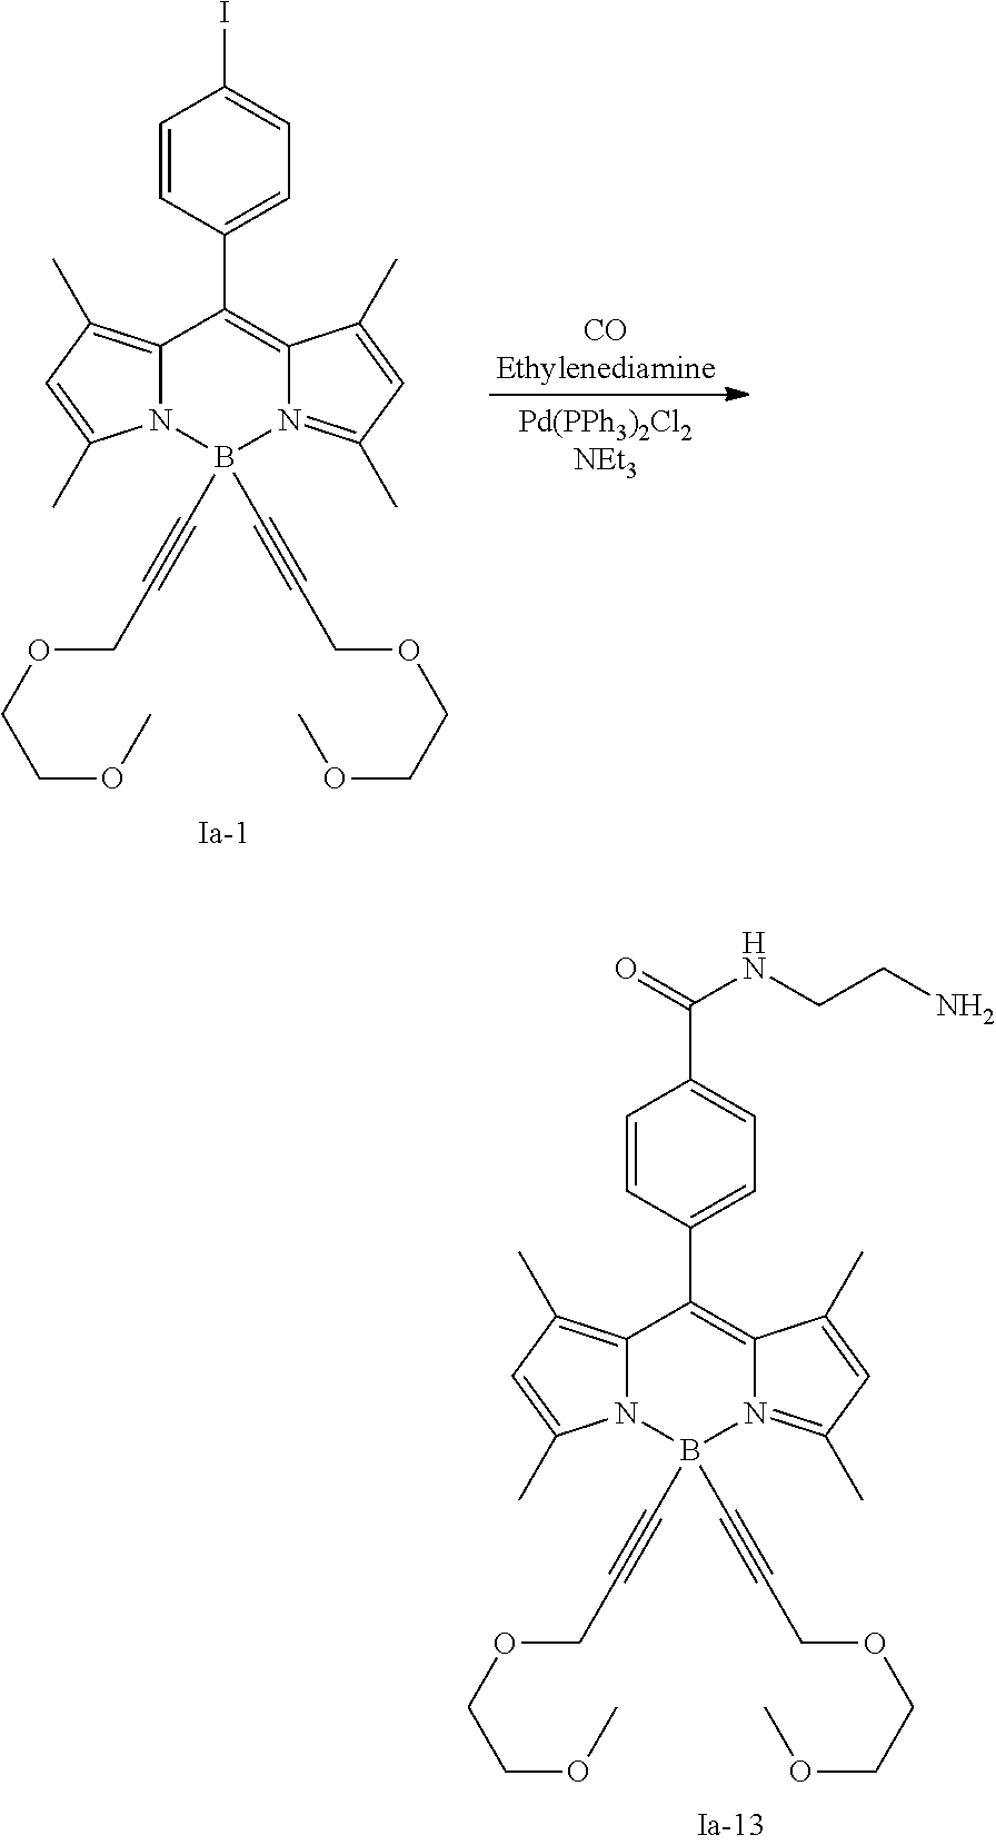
C12=C(C)C=C(C)N1B(C#CCOCCOC)(C#CCOCCOC)N1=C(C)C=C(C)C1=C2C1=CC=C(I)C=C1.[COEthylenediamine].C12=C(C)C=C(C)N1B(C#CCOCCOC)(C#CCOCCOC)N1=C(C)C=C(C)C1=C2C1=CC=C(C(=O)NCCN)C=C1
